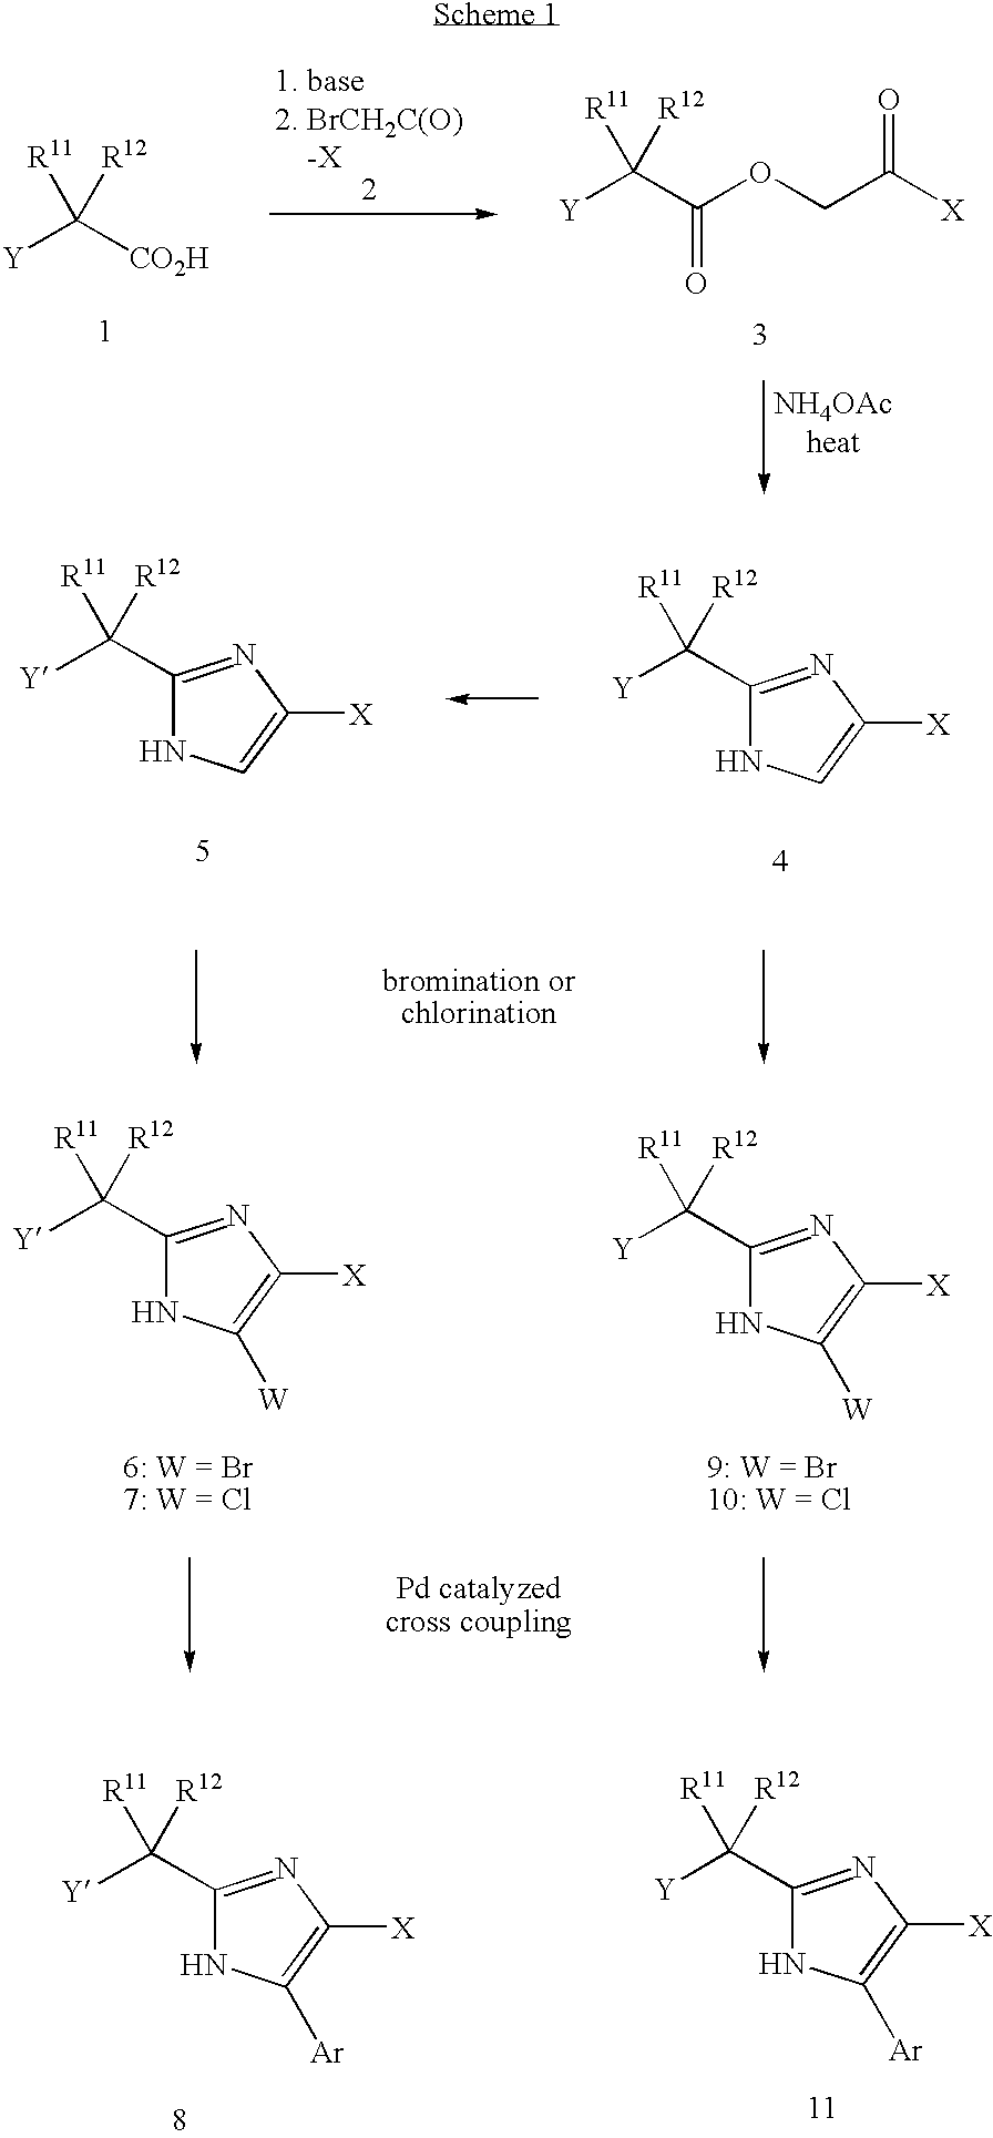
[Y]C([CO2H])([R12])[R11].[Y]C(C(OCC([X])=O)=O)([R12])[R11].[Y]C([R12])([R11])C1=NC([X])=CN1.[Y]C([R12])([R11])C1=NC([X])=CN1.[Y]C([R12])([R11])C1=NC([X])=C([W])N1.[Y]C([R12])([R11])C1=NC([X])=C([W])N1.[Y]C([R12])([R11])C1=NC([X])=C([Ar])N1.[Y]C([R12])([R11])C1=NC([X])=C([Ar])N1
